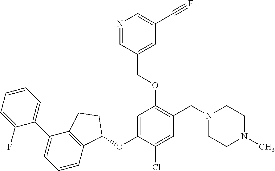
C1(F)=CC=CC=C1C1=CC=CC2=C1CCC2OC1=CC(OCC2=CC(C#F)=CN=C2)=C(CN2CCN(C)CC2)C=C1Cl
